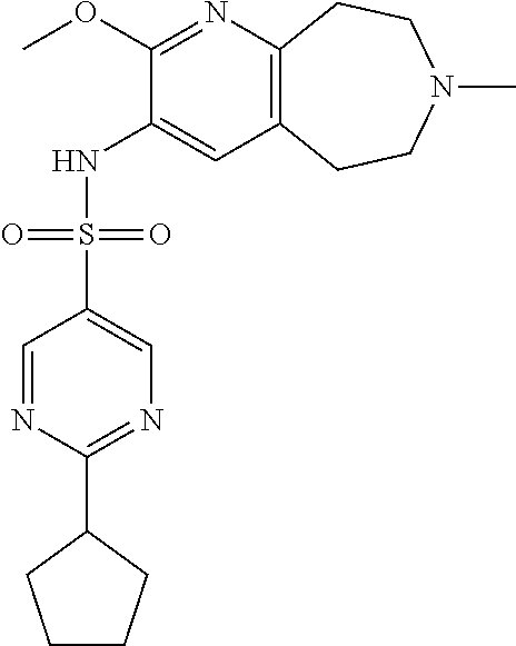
C1(OC)=NC2=C(C=C1NS(C1=CN=C(C3CCCC3)N=C1)(=O)=O)CCN(C)CC2
